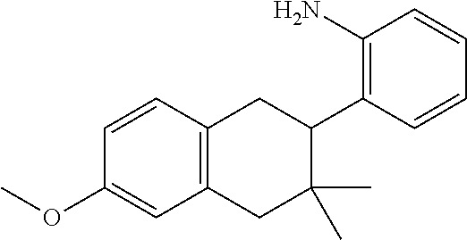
C1=CC2=C(C=C1OC)CC(C)(C)C(C1=C(N)C=CC=C1)C2
